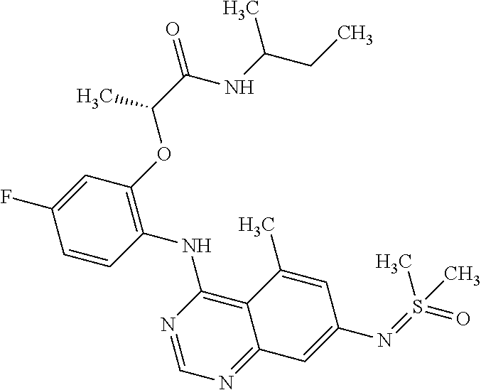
C1=CC(NC2=C3C(=NC=N2)C=C(N=S(=O)(C)C)C=C3C)=C(OC(C(=O)NC(CC)C)C)C=C1F
